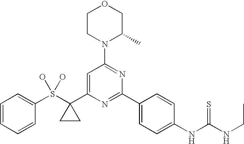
C1=CC=CC(S(C2(C3=CC(N4C(C)COCC4)=NC(C4=CC=C(NC(NCC)=S)C=C4)=N3)CC2)(O)O)=C1
